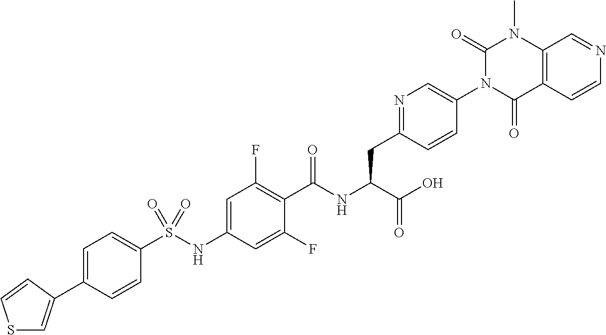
C1=CC(C2=CSC=C2)=CC=C1S(NC1=CC(F)=C(C(NC(C(=O)O)CC2=NC=C(N3C(=O)C4=C(N(C)C3=O)C=NC=C4)C=C2)=O)C(F)=C1)(=O)=O
